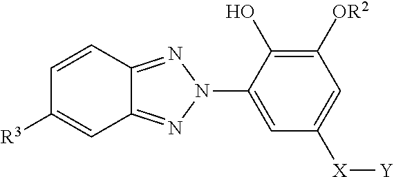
C1=CC2=NN(C3=CC([X][Y])=CC([OR2])=C3O)N=C2C=C1[R3]
